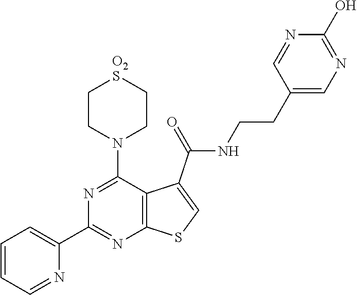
C1=CC=NC(C2=NC3=C(C(N4CC[O2S]CC4)=N2)C(C(NCCC2=CN=C(O)N=C2)=O)=CS3)=C1
